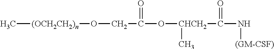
C[(OCH2CH2)n]OCC(=O)O[CHCH2](C)C(=O)N[(GM-CSF)]
